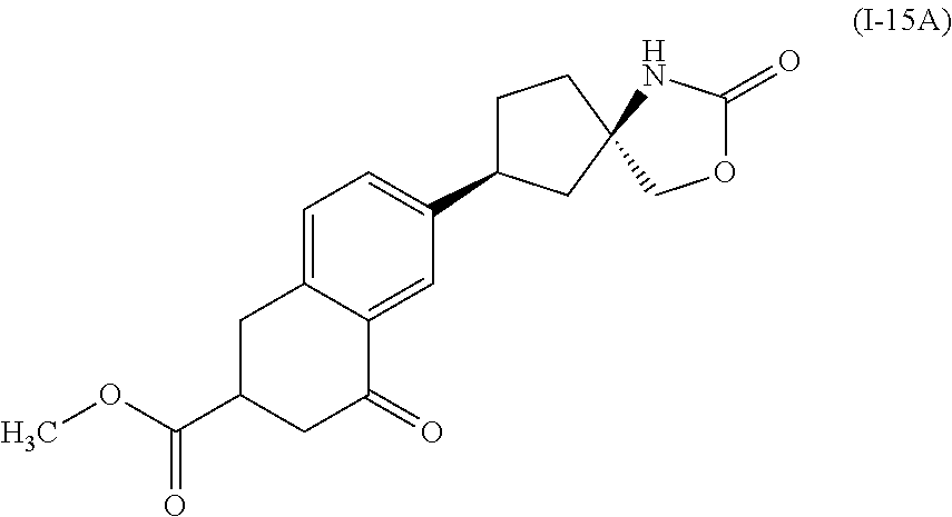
C1=C2C(=CC(C3CCC4(C3)COC(=O)N4)=C1)C(=O)CC(C(OC)=O)C2
